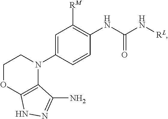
C1OC2=C(N(C3=CC([RM])=C(NC(N[RL])=O)C=C3)C1)C(N)=NN2
